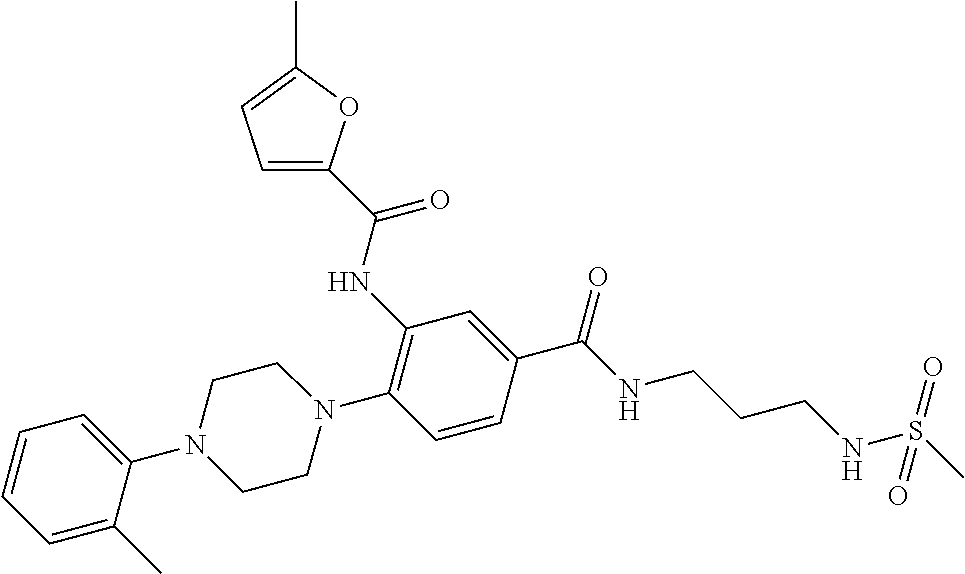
C1(NC(=O)C2=CC=C(C)O2)=C(N2CCN(C3=CC=CC=C3C)CC2)C=CC(C(NCCCNS(C)(=O)=O)=O)=C1
